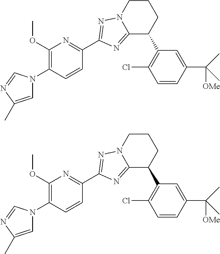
C1=C(C)N=CN1C1=C(OC)N=C(C2=NN3CCCC(C4=C(Cl)C=CC(C(C)(C)[OMe])=C4)C3=N2)C=C1.C1=C(C)N=CN1C1=C(OC)N=C(C2=NN3CCCC(C4=C(Cl)C=CC(C(C)(C)[OMe])=C4)C3=N2)C=C1
